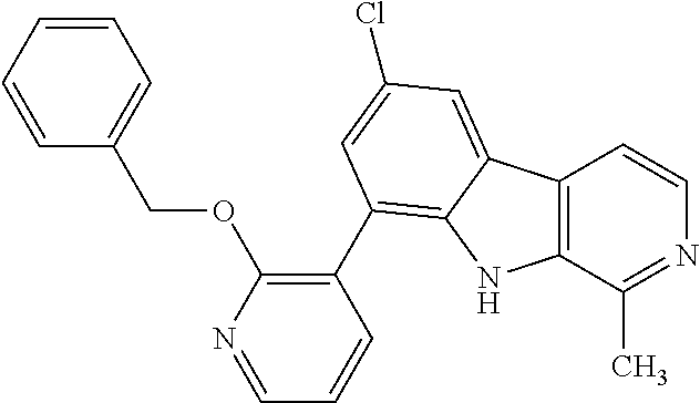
C12=C(C(C)=NC=C1)NC1=C(C3=C(OCC4=CC=CC=C4)N=CC=C3)C=C(Cl)C=C21
